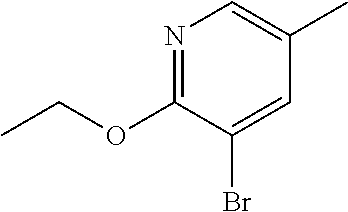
N1=C(OCC)C(Br)=CC(C)=C1
